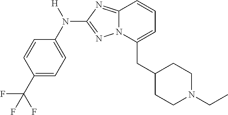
C1=CC(C(F)(F)F)=CC=C1N([H])C1=NN2C(=N1)C=CC=C2CC1CCN(CC)CC1
